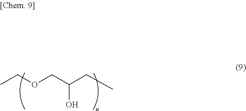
CCOCC(CC)O
